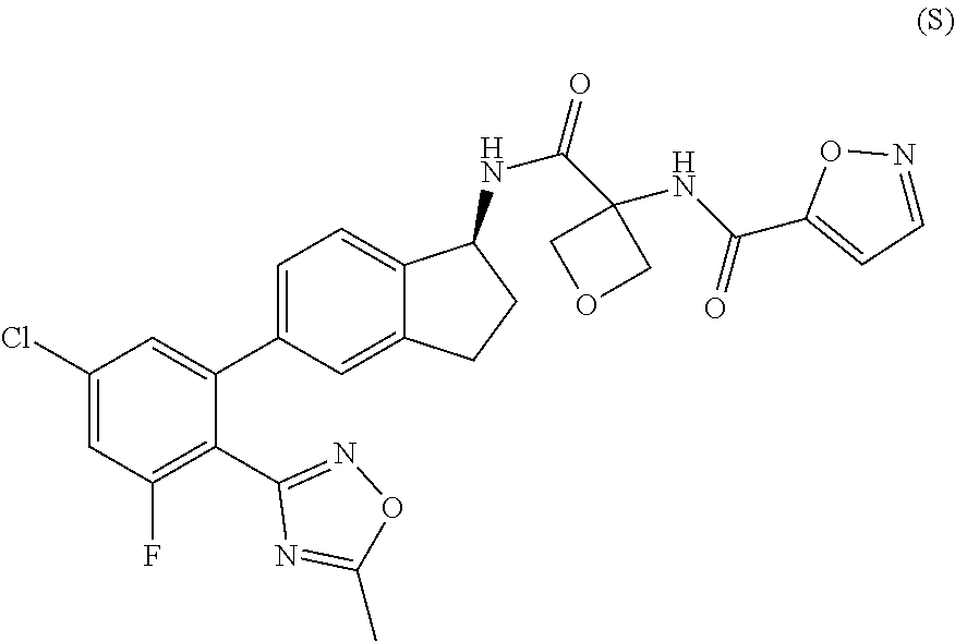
C1(Cl)=CC(F)=C(C2=NOC(C)=N2)C(C2=CC=C3C(=C2)CCC3NC(=O)C2(NC(=O)C3=CC=NO3)COC2)=C1
